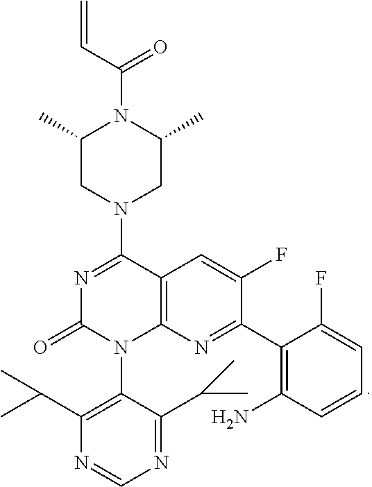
C1(C2=NC3=C(C=C2F)C(N2CC(C)N(C(C=C)=O)C(C)C2)=NC(=O)N3C2=C(C(C)C)N=CN=C2C(C)C)=C(N)C=CC=C1F
